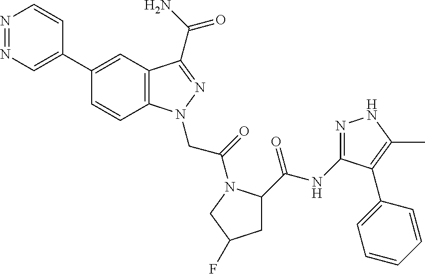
C1(C2=CN=NC=C2)=CC2=C(C=C1)N(CC(=O)N1C(C(=O)NC3=NNC(C)=C3C3=CC=CC=C3)CC(F)C1)N=C2C(N)=O
